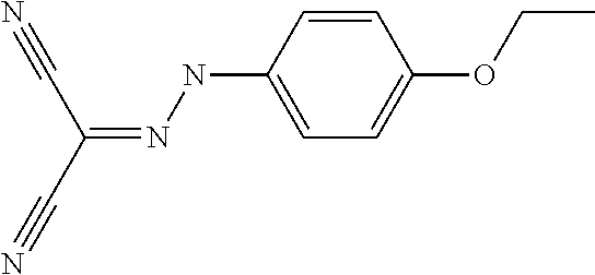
C1=CC(NN=C(C#N)C#N)=CC=C1OCC
